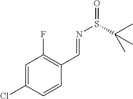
C1=C(Cl)C=CC(C=NS(=O)C(C)(C)C)=C1F
